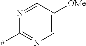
N1=CC([OMe])=CN=C1[#]
